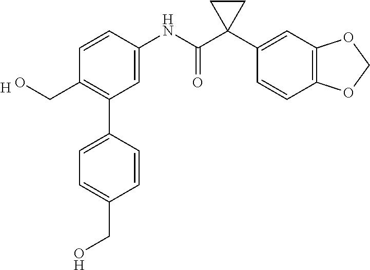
C1=C(NC(C2(C3=CC4=C(C=C3)OCO4)CC2)=O)C=CC(CO)=C1C1=CC=C(CO)C=C1.[H]
